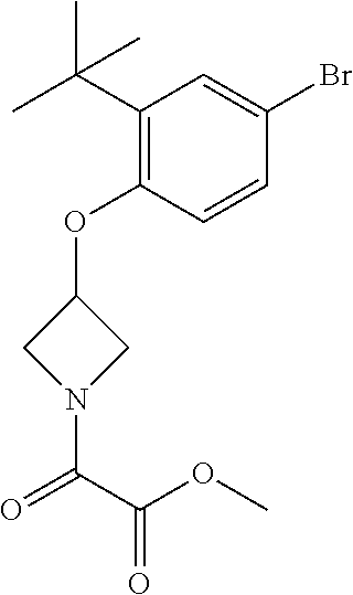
C1(C(C)(C)C)=C(OC2CN(C(C(=O)OC)=O)C2)C=CC(Br)=C1
